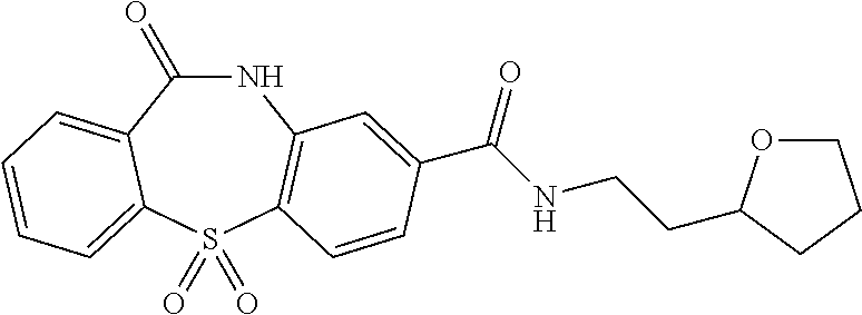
C1(=O)NC2=C(S(=O)(=O)C3=CC=CC=C13)C=CC(C(NCCC1OCCC1)=O)=C2
